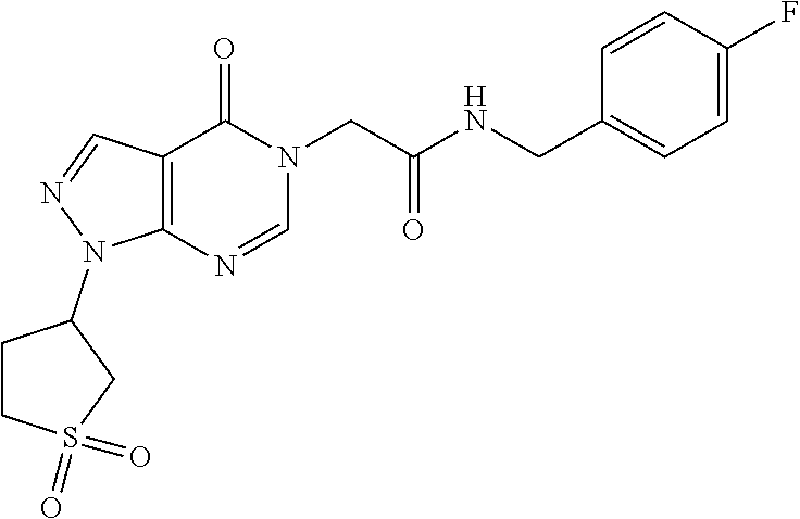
C12=C(C=NN1C1CCS(=O)(=O)C1)C(=O)N(CC(=O)NCC1=CC=C(F)C=C1)C=N2
